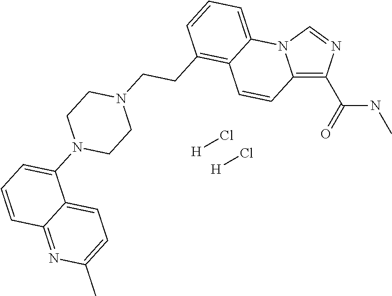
[H]Cl.[H]Cl.C12=C(C(NC)=O)N=CN1C1=CC=CC(CCN3CCN(C4=CC=CC5=NC(C)=CC=C45)CC3)=C1C=C2
